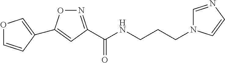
N1=C(C(NCCCN2C=NC=C2)=O)C=C(C2=COC=C2)O1
